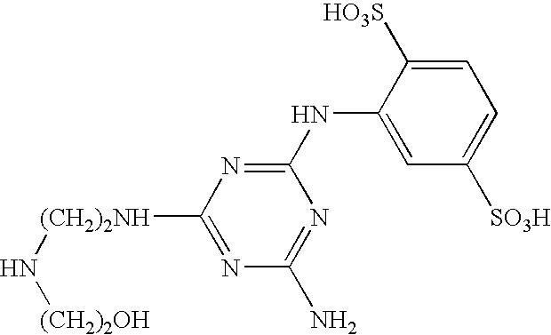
N(C1=NC([(CH2)2NH]N[(CH2)2OH])=NC(N)=N1)C1=CC([SO3H])=CC=C1[HO3S]
